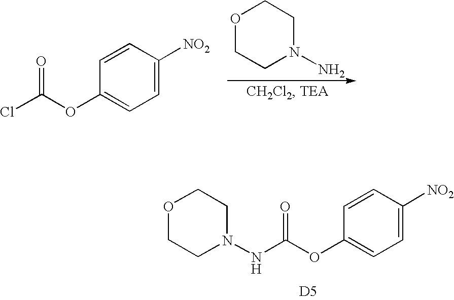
C1=CC([NO2])=CC=C1OC(Cl)=O.O1CCN(N)CC1.C1=CC([NO2])=CC=C1OC(NN1CCOCC1)=O.[D5]
